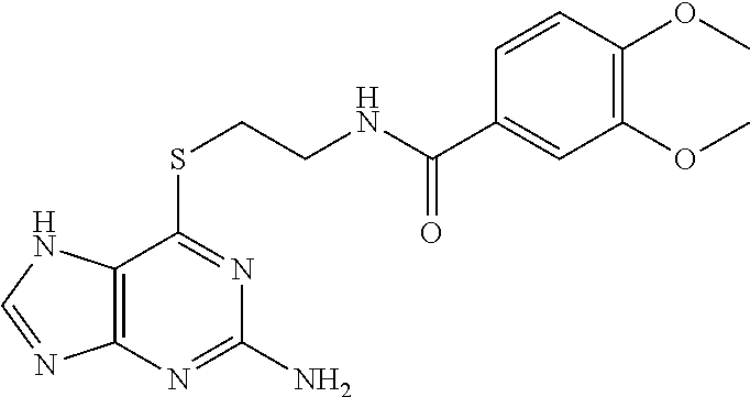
C12=C(N=C(N)N=C1SCCNC(=O)C1=CC(OC)=C(OC)C=C1)N=CN2
